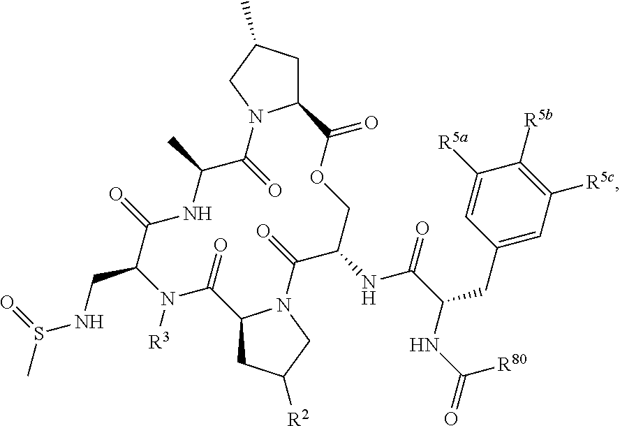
C12CC(C)CN1C(=O)C(C)NC(=O)C(CNS(=O)C)N([R3])C(=O)C1CC([R2])CN1C(=O)C(NC(C(NC(=O)[R80])CC1=CC([R5c])=C([R5b])C([R5a])=C1)=O)COC2=O
